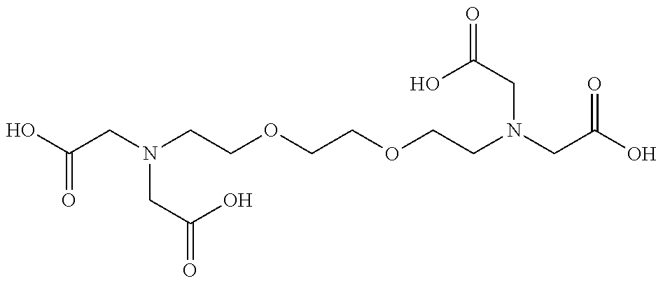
OC(CN(CCOCCOCCN(CC(O)=O)CC(=O)O)CC(=O)O)=O
